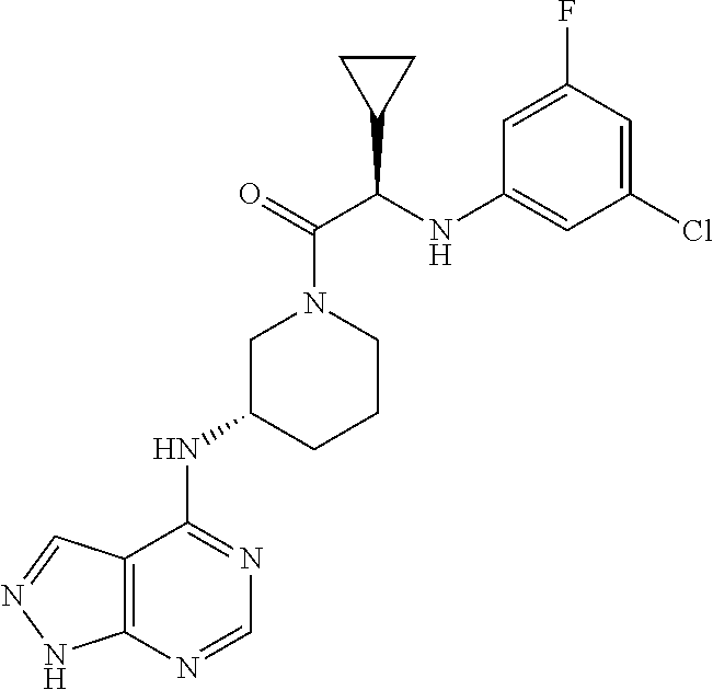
C12=C(N=CN=C1NC1CCCN(C(=O)C(NC3=CC(Cl)=CC(F)=C3)C3CC3)C1)NN=C2
